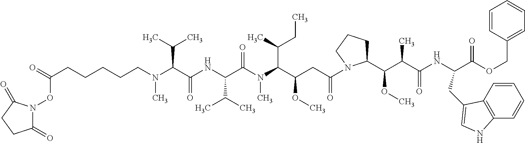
C(CN(C(C(NC(C(N(C(C(CC(=O)N1C(C(C(C(NC(C(OCC2=CC=CC=C2)=O)CC2=CNC3=C2C=CC=C3)=O)C)OC)CCC1)OC)C(C)CC)C)=O)C(C)C)=O)C(C)C)C)CCCC(ON1C(=O)CCC1=O)=O
